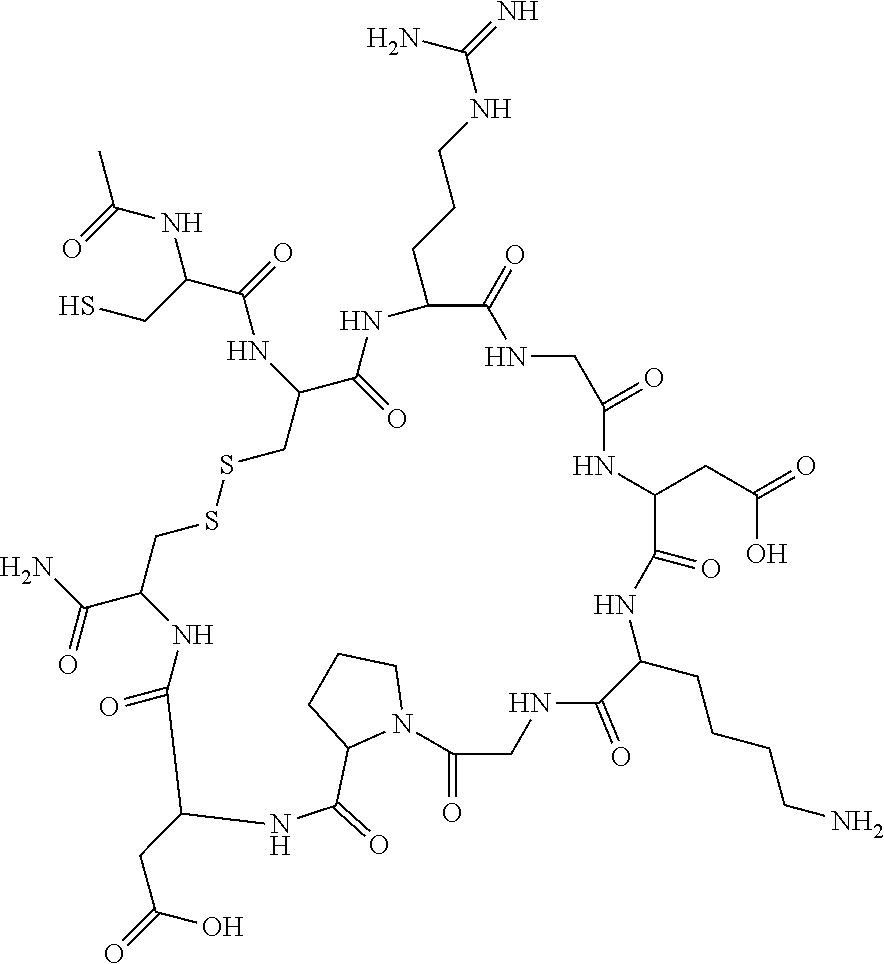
C1(=O)CNC(=O)C(CCCCN)NC(=O)C(CC(=O)O)NC(=O)CNC(=O)C(CCCNC(=N)N)NC(=O)C(NC(C(NC(=O)C)CS)=O)CSSCC(C(=O)N)NC(=O)C(CC(=O)O)NC(=O)C2N1CCC2
